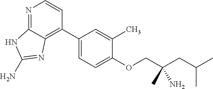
C1(C2=C3C(=NC=C2)NC(N)=N3)=CC=C(OCC(CC(C)C)(C)N)C(C)=C1
